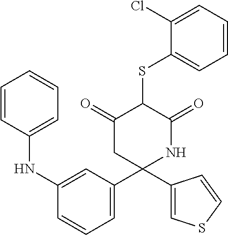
C1=CC=C(Cl)C(SC2C(=O)CC(C3=CC=CC(NC4=CC=CC=C4)=C3)(C3=CSC=C3)NC2=O)=C1
